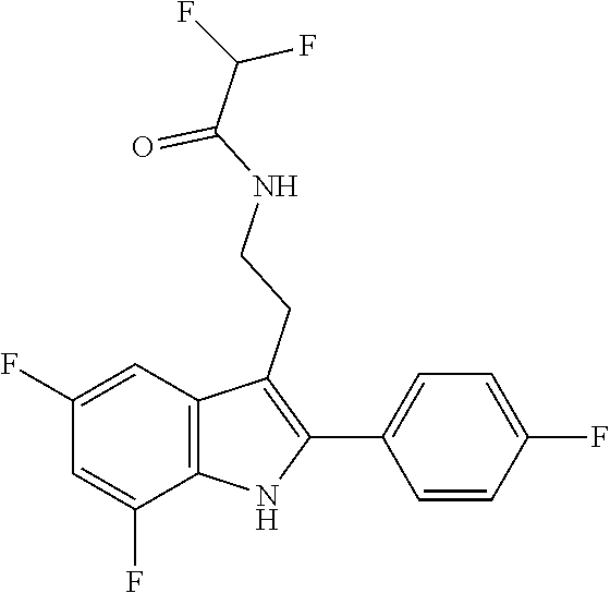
O=C(NCCC1=C(C2=CC=C(F)C=C2)NC2=C1C=C(F)C=C2F)C(F)F
